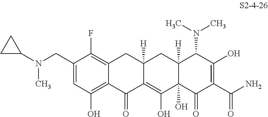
C1(CN(C)C2CC2)=CC(O)=C2C(=C1F)CC1([H])C(=C(O)C3(O)C([H])(C1)C(N(C)C)C(O)=C(C(N)=O)C3=O)C2=O
